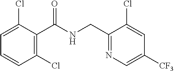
C1(Cl)=CC=CC(Cl)=C1C(NCC1=NC=C([CF3])C=C1Cl)=O
